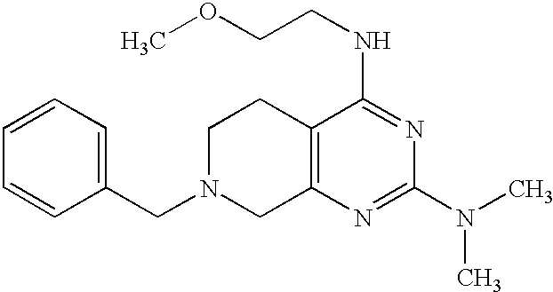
C1(CN2CC3=C(CC2)C(NCCOC)=NC(N(C)C)=N3)=CC=CC=C1
